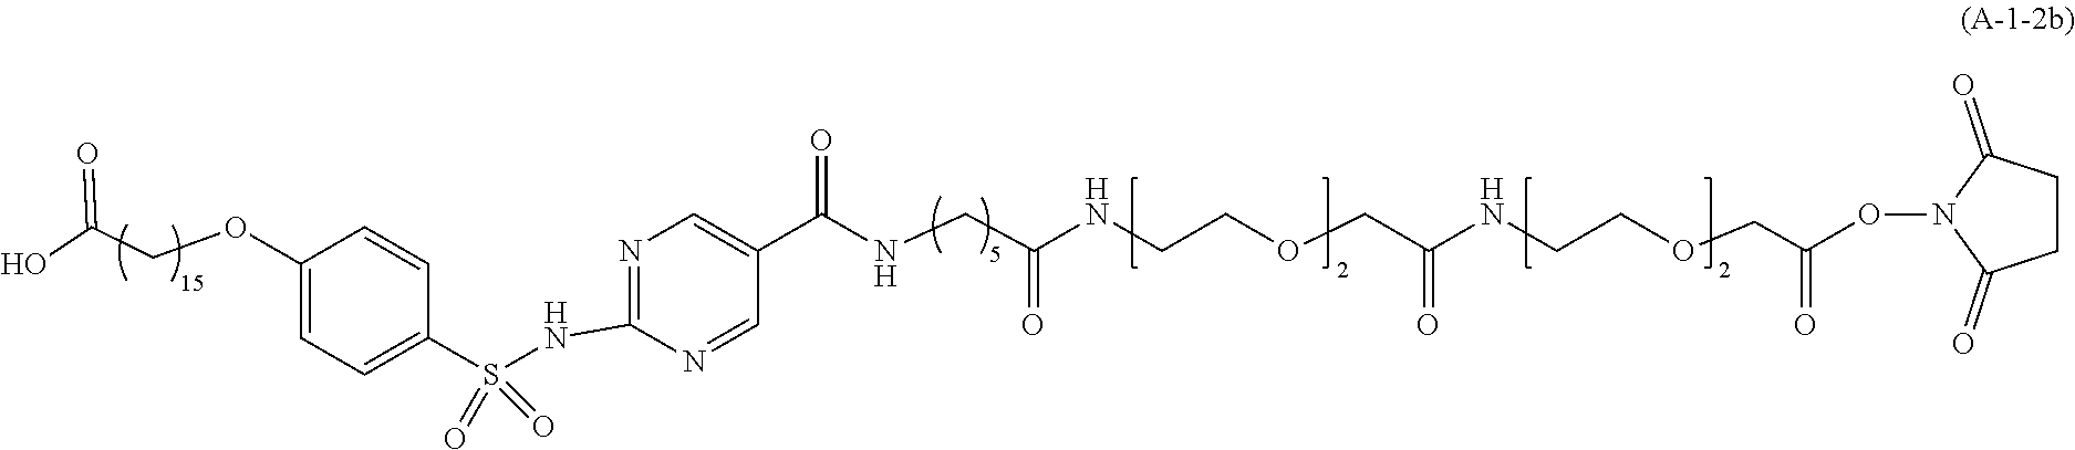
C1(NS(C2=CC=C(OCC(O)=O)C=C2)(=O)=O)=NC=C(C(NCC(NCCOCC(NCCOCC(=O)ON2C(=O)CCC2=O)=O)=O)=O)C=N1
